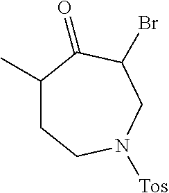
C1C(C)C(=O)C(Br)CN([Tos])C1
